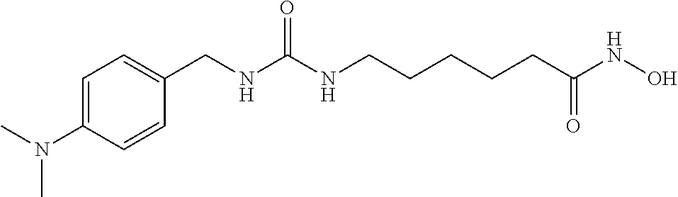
C1=C(N(C)C)C=CC(CNC(NCCCCCC(NO)=O)=O)=C1
